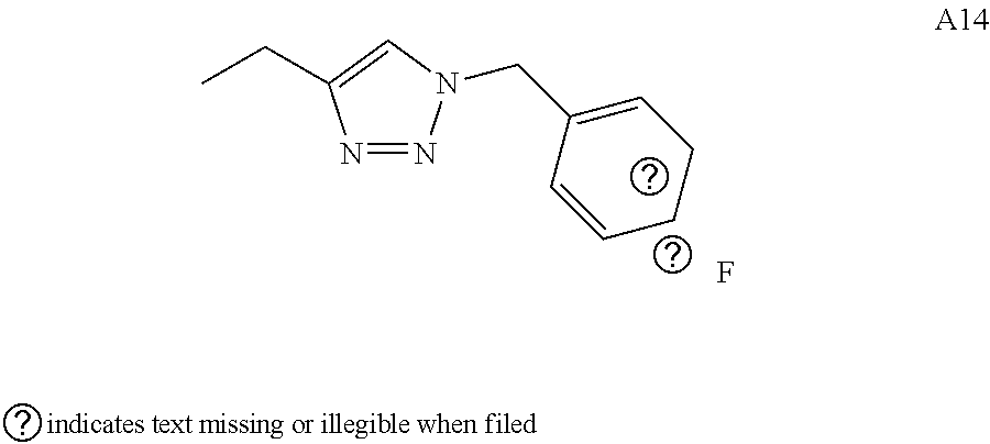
N1=NN(CC2=CCCC=C2)C=C1CC.F
